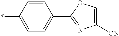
C1=CC(C2=NC([CN])=CO2)=CC=C1*
